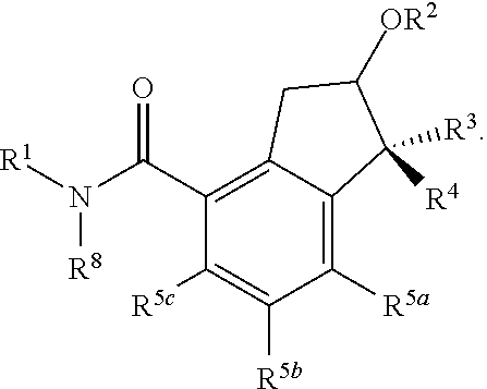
C1(C(N([R1])[R8])=O)=C2C(=C([R5a])C([R5b])=C1[R5c])C([R3])([R4])C([OR2])C2
